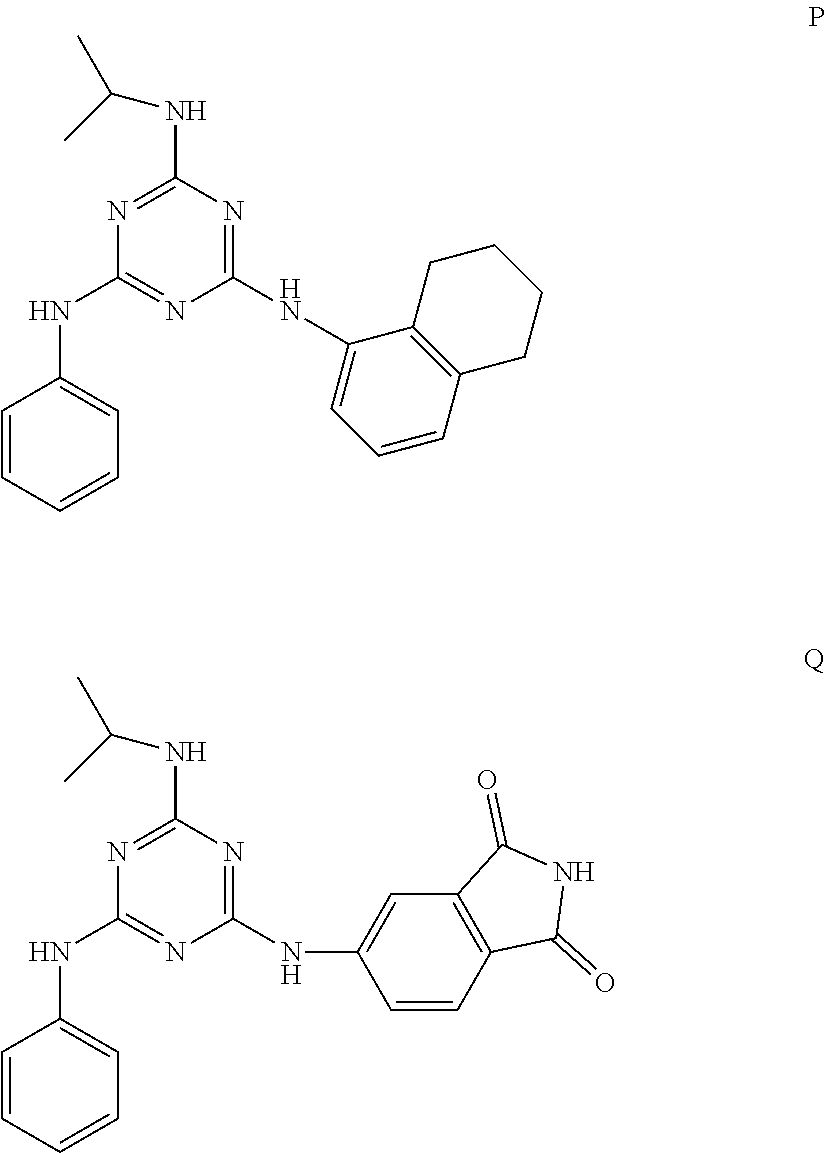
C1(NC2=CC=CC3=C2CCCC3)=NC(NC(C)C)=NC(NC2=CC=CC=C2)=N1.C1(NC2=CC3=C(C=C2)C(=O)NC3=O)=NC(NC(C)C)=NC(NC2=CC=CC=C2)=N1
